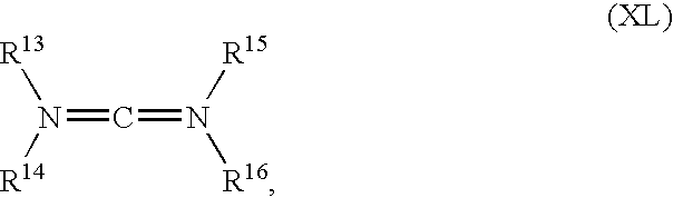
N(=C=N([R16])[R15])([R13])[R14]
